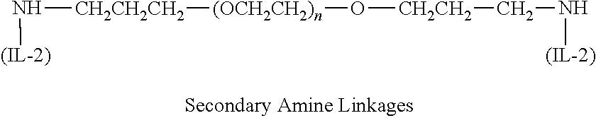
N([CH2CH2CH2][(OCH2CH2)n]O[CH2CH2]CN[(IL-2)])[(IL-2)]
